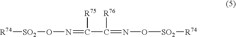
[R74][SO2]ON=C([R75])C([R76])=NO[SO2][R74]
